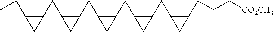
C1(CC2C(CC3C(CC4C(CC5C(CCC[CO2CH3])C5)C4)C3)C2)C(CC)C1
